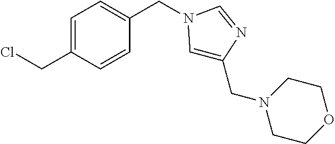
ClCC1=CC=C(CN2C=C(CN3CCOCC3)N=C2)C=C1
